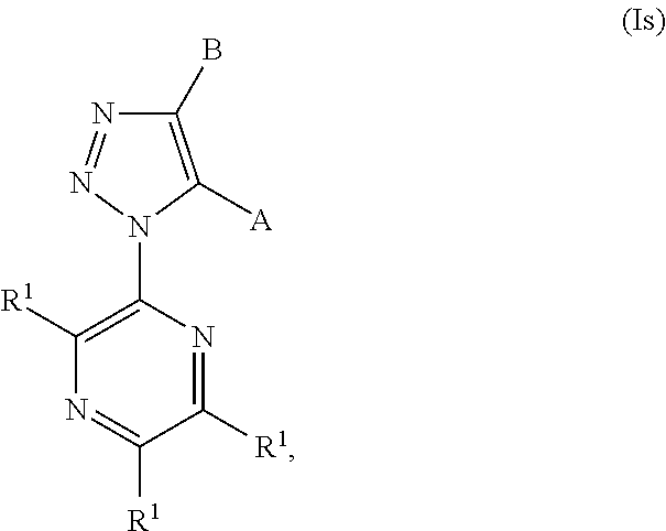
C1([R1])=C(N2C([A])=C(B)N=N2)N=C([R1])C([R1])=N1
